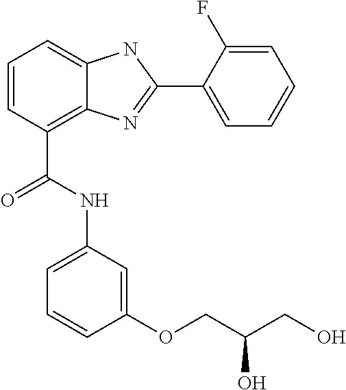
C1=CC(C(NC2=CC=CC(OCC(CO)O)=C2)=O)=C2C(=C1)NC(C1=CC=CC=C1F)=N2
